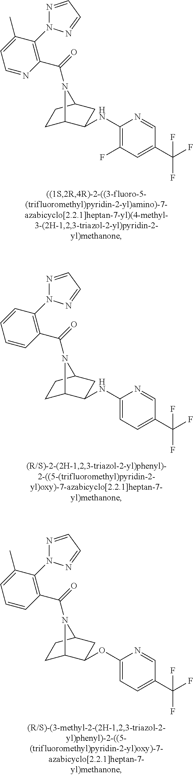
C1C2C(NC3=C(F)C=C(C(F)(F)F)C=N3)CC(C1)N2C(=O)C1=C(N2N=CC=N2)C(C)=CC=N1.C1C2C(NC3=CC=C(C(F)(F)F)C=N3)CC(C1)N2C(=O)C1=C(N2N=CC=N2)C=CC=C1.C1C2C(OC3=CC=C(C(F)(F)F)C=N3)CC(C1)N2C(=O)C1=C(N2N=CC=N2)C(C)=CC=C1
